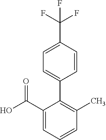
C1=CC(C)=C(C2=CC=C(C(F)(F)F)C=C2)C(C(O)=O)=C1
